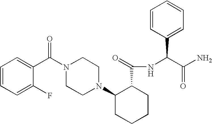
C1=C(F)C(C(N2CCN(C3CCCCC3C(NC(C(N)=O)C3=CC=CC=C3)=O)CC2)=O)=CC=C1
